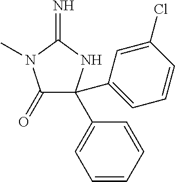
C1(=O)C(C2=CC=CC(Cl)=C2)(C2=CC=CC=C2)NC(=N)N1C
